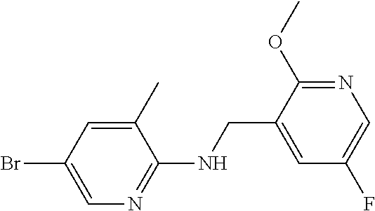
BrC1=CN=C(NCC2=CC(F)=CN=C2OC)C(C)=C1
